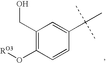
C1(CO)=C(O[RO3])C=CC(C(C)(C)C)=C1
